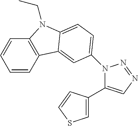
C1=CC2=C(C=C1)N(CC)C1=CC=C(N3C(C4=CSC=C4)=CN=N3)C=C21
